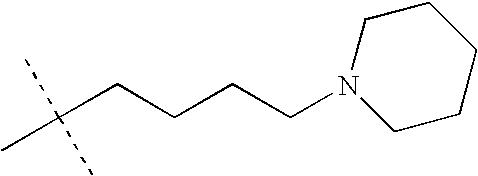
N1(CCCCC(C)(C)C)CCCCC1
